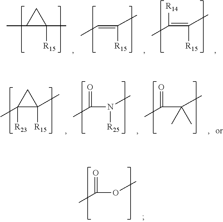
CC1C(C)([R15])C1.C(=C([R15])C)C.C(=C([R15])C)(C)[R14].C1([R23])(C)C([R15])(C)C1.C(N([R25])C)(C)=O.C(C(C)(C)C)(C)=O.C(OC)(C)=O
